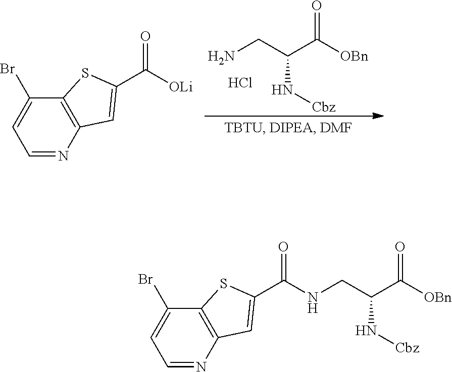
C12=C(N=CC=C1Br)C=C(C(NCC(C([OBn])=O)N[Cbz])=O)S2.C12=C(N=CC=C1Br)C=C(C([OLi])=O)S2.NCC(C([OBn])=O)N[Cbz].Cl
